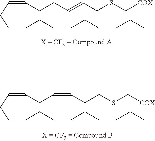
C(C=CCC=CCC=CCC)C=CCCC=CCSC[COX].C(C=CCC=CCC=CCC)C=CCC=CCCSC[COX]
